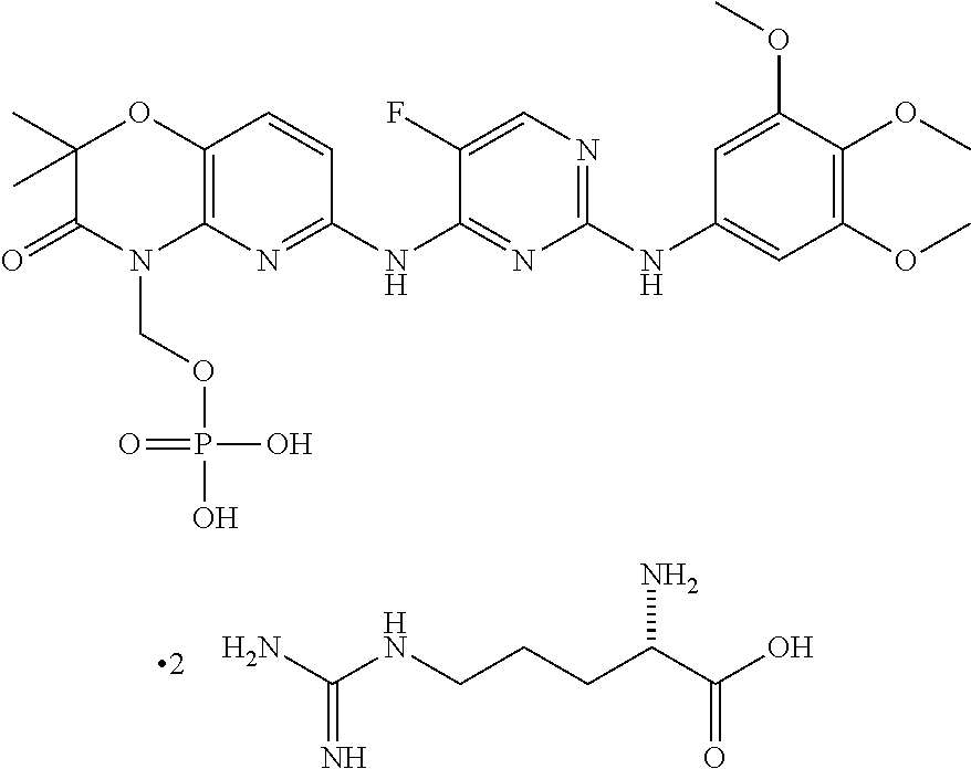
C1(C)(C)C(=O)N(COP(O)(O)=O)C2=C(O1)C=CC(NC1=NC(NC3=CC(OC)=C(OC)C(OC)=C3)=NC=C1F)=N2.NC(NCCCC(C(O)=O)N)=N
